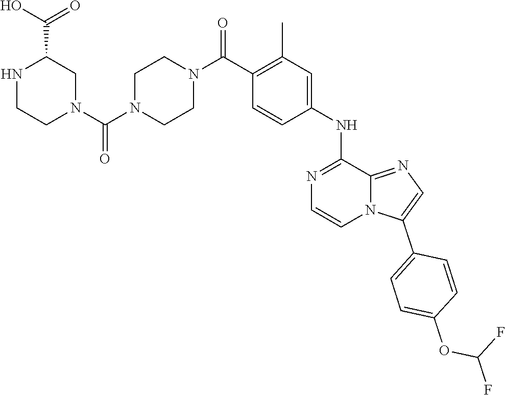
C1N(C(N2CC(C(O)=O)NCC2)=O)CCN(C(C2=C(C)C=C(NC3=NC=CN4C3=NC=C4C3=CC=C(OC(F)F)C=C3)C=C2)=O)C1
